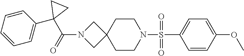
C(N1CC2(C1)CCN(S(C1=CC=C(OC)C=C1)(=O)=O)CC2)(=O)C1(C2=CC=CC=C2)CC1
